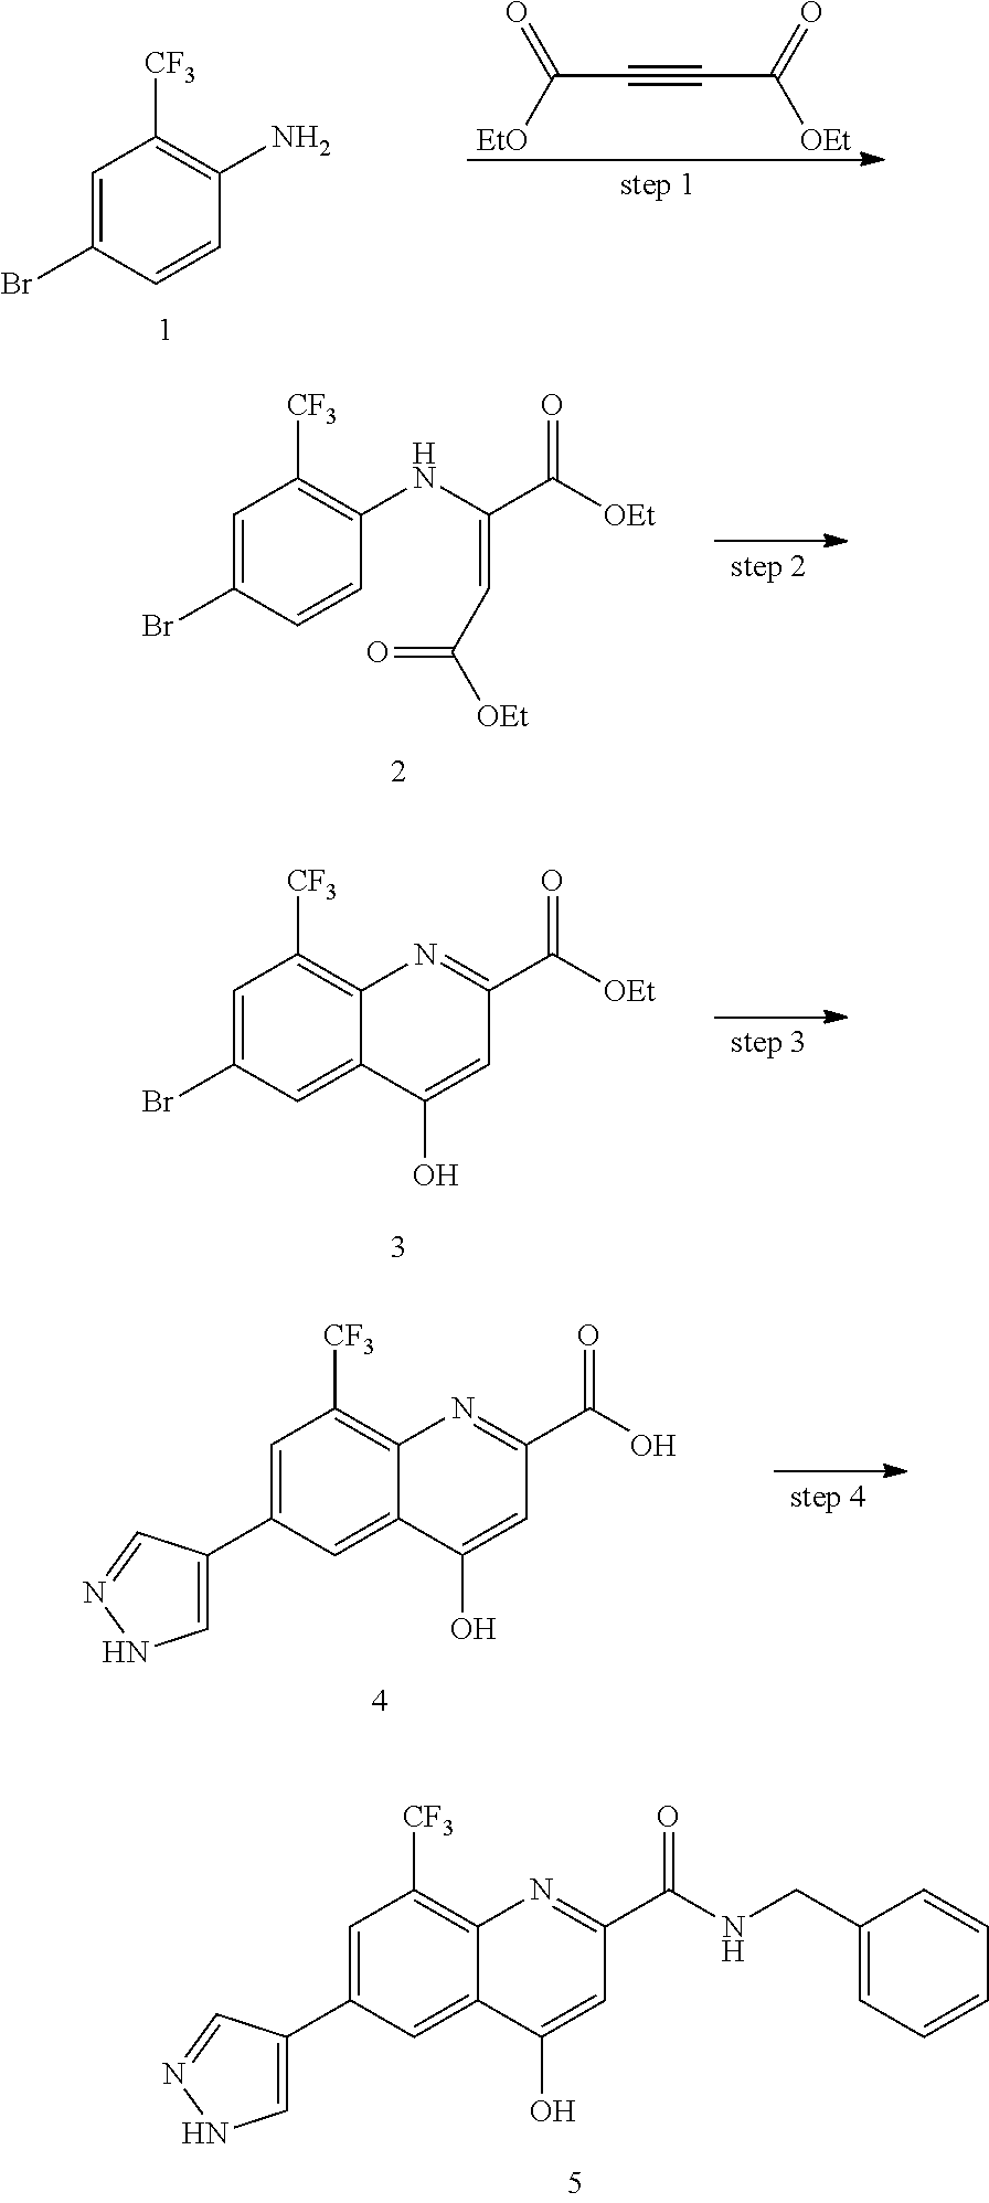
C1=C(C2=CNN=C2)C=C2C(=C1[CF3])N=C(C(NCC1=CC=CC=C1)=O)C=C2O.C1=C(Br)C=CC(N)=C1[CF3].C(C#CC([OEt])=O)(=O)[EtO].C1=C(Br)C=CC(NC(C([OEt])=O)=CC([OEt])=O)=C1[CF3].C1=C(Br)C=C2C(=C1[CF3])N=C(C([OEt])=O)C=C2O.C1=C(C2=CNN=C2)C=C2C(=C1[CF3])N=C(C(O)=O)C=C2O
